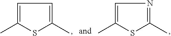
C1=C(C)SC(C)=N1.C1=C(C)SC(C)=C1
